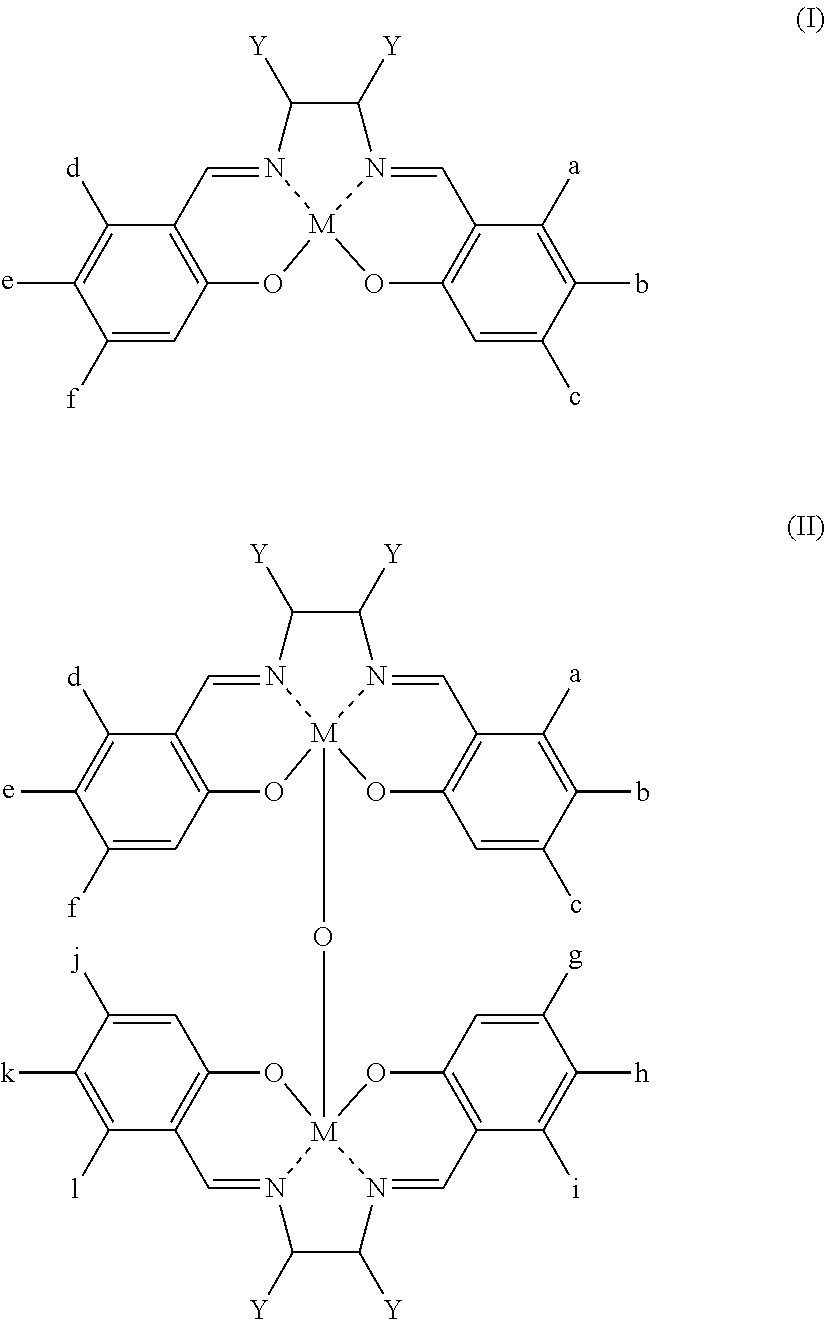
N12=CC3=C(O[M]14N(=CC1=C(O4)C=C(c)C(b)=C1[a])C([Y])C2[Y])C=C([f])C([e])=C3[d].N12=CC3=C(O[M]14(O[M]156N(=CC7=C(O1)C=C([j])C([k])=C7[l])C([Y])C([Y])N5=CC1=C(O6)C=C([g])C([h])=C1[i])N(=CC1=C(O4)C=C(c)C(b)=C1[a])C([Y])C2[Y])C=C([f])C([e])=C3[d]
